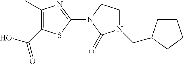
C1(C)=C(C(O)=O)SC(N2C(=O)N(CC3CCCC3)CC2)=N1
